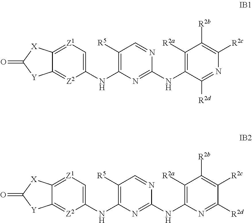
C12=[Z1]C=C(NC3=C([R5])C=NC(NC4=C([R2a])C([R2b])=C([R2c])N=C4[R2d])=N3)[Z2]=C1[Y]C(=O)[X]2.C12=[Z1]C=C(NC3=C([R5])C=NC(NC4=C([R2a])C([R2b])=C([R2c])C([R2d])=N4)=N3)[Z2]=C1[Y]C(=O)[X]2
